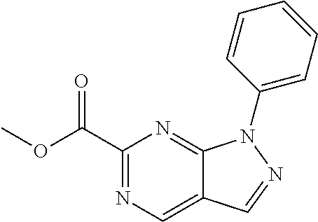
C1(C(OC)=O)=NC=C2C(=N1)N(C1=CC=CC=C1)N=C2
